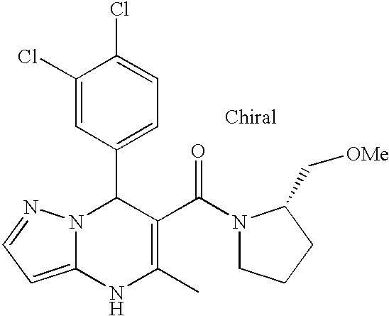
C1(Cl)=CC(C2N3C(=CC=N3)NC(C)=C2C(=O)N2CCCC2C[OMe])=CC=C1Cl
